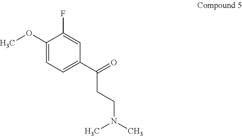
C1(OC)=CC=C(C(=O)CCN(C)C)C=C1F
